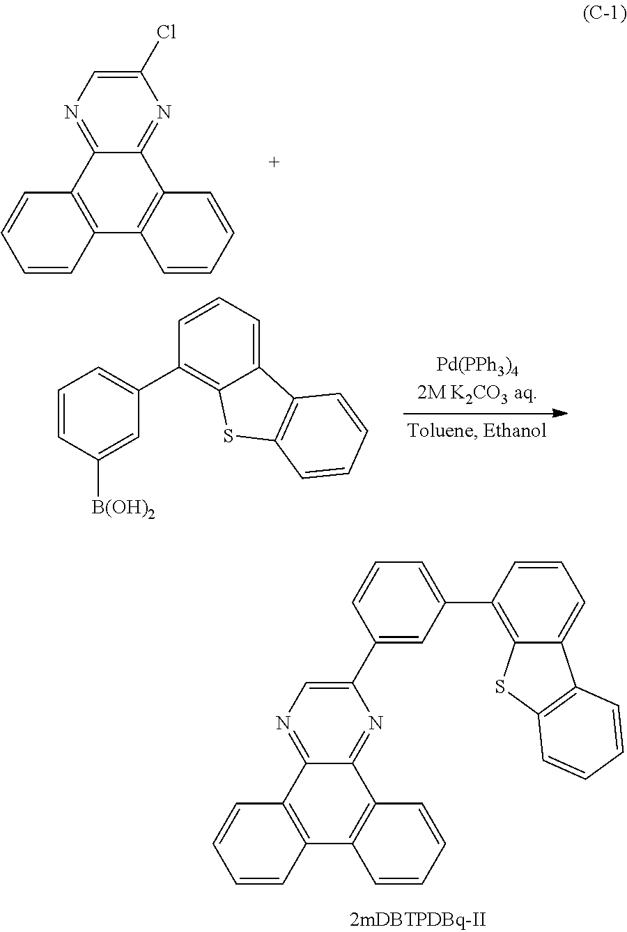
C1=CC=CC2=C1C1=C(C3=NC=C(Cl)N=C23)C=CC=C1.C1=CC([B(OH)2])=CC(C2=C3C(=CC=C2)C2=C(S3)C=CC=C2)=C1.C1=CC=CC2=C1C1=C(C3=NC=C(C4=CC(C5=C6C(=CC=C5)C5=C(S6)C=CC=C5)=CC=C4)N=C23)C=CC=C1
